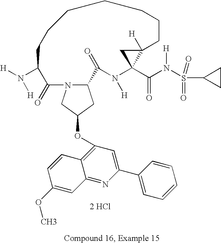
C12CC(OC3=C4C(=NC(C5=CC=CC=C5)=C3)C=C(OC)C=C4)CN1C(=O)C(N([H])[H])CCCCCCCC1([H])C(C(N(S(C3CC3)(=O)=O)[H])=O)(N([H])C2=O)C1.[2 HCl]
